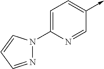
C1(->C)=CC=C(N2N=CC=C2)N=C1
